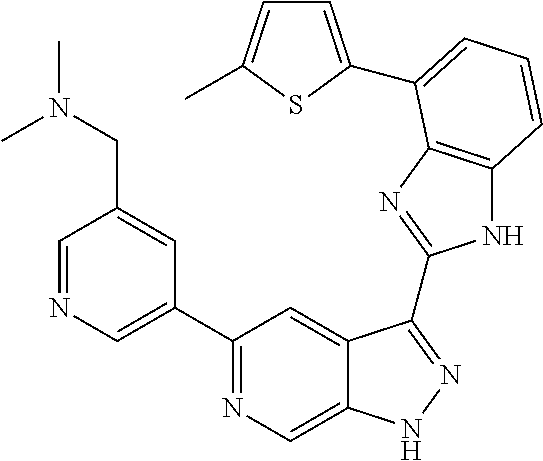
C1=NC=C(C2=NC=C3C(=C2)C(C2=NC4=C(N2)C=CC=C4C2=CC=C(C)S2)=NN3)C=C1CN(C)C
